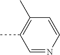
C1=NC=CC(C)=C1C
